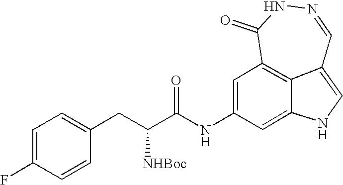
C1=C(F)C=CC(CC(C(NC2=CC3=C4C(=CNC4=C2)C=NNC3=O)=O)[NHBoc])=C1
